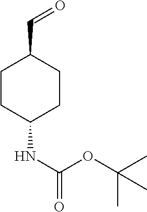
C1CC(NC(OC(C)(C)C)=O)CCC1C=O
